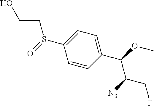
S(C1=CC=C(C(OC)C([N3])CF)C=C1)(=O)CCO
